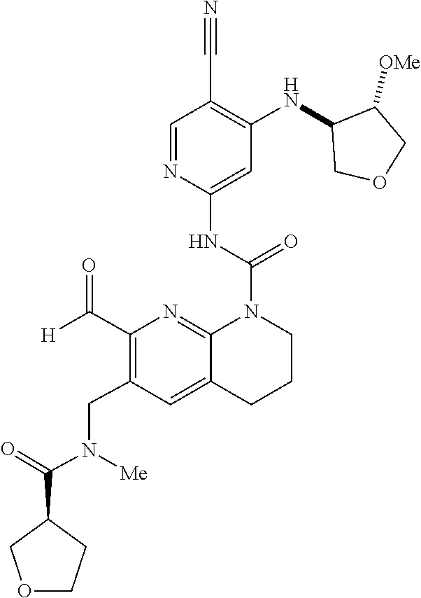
C1(NC2COCC2[OMe])=C(C#N)C=NC(NC(=O)N2C3=NC(C([H])=O)=C(CN([Me])C(C4COCC4)=O)C=C3CCC2)=C1
